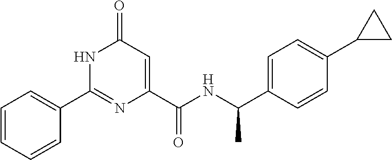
C1=CC=CC(C2=NC(C(=O)NC(C)C3=CC=C(C4CC4)C=C3)=CC(=O)N2)=C1
